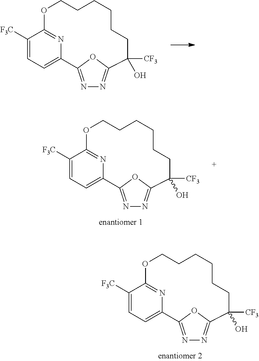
N1=C2OC(=N1)C([CF3])(O)CCCCCCOC1=NC2=CC=C1[F3C].N1=C2OC(=N1)C([CF3])(O)CCCCCCOC1=NC2=CC=C1[F3C].N1=C2OC(=N1)C([CF3])(O)CCCCCCOC1=NC2=CC=C1[F3C]
